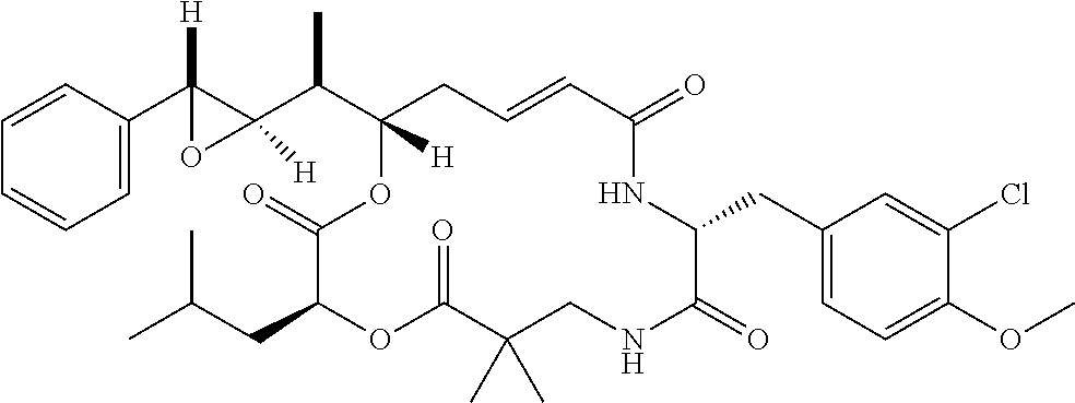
C1=C(C2([H])C(C(C3([H])CC=CC(=O)NC(CC4=CC=C(OC)C(Cl)=C4)C(=O)NCC(C)(C)C(=O)OC(CC(C)C)C(=O)O3)C)([H])O2)C=CC=C1
